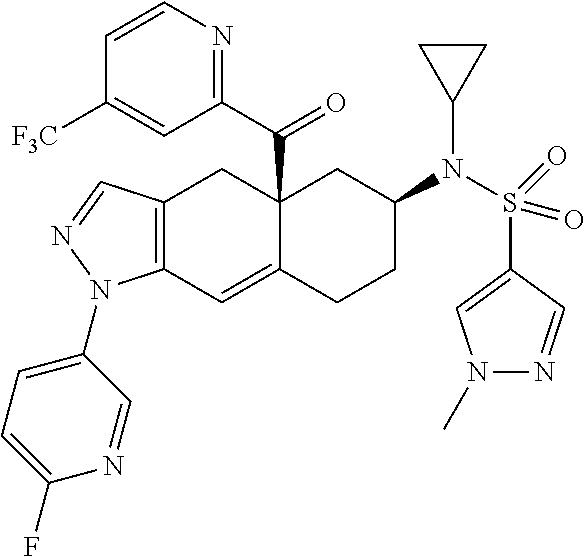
C12(C(C3=NC=CC([F3C])=C3)=O)C(=CC3=C(C1)C=NN3C1=CC=C(F)N=C1)CCC(N(S(C1=CN(C)N=C1)(=O)=O)C1CC1)C2
